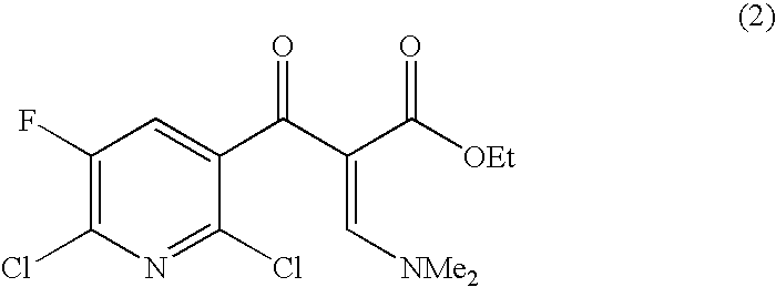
C1(F)=C(Cl)N=C(Cl)C(C(C(=C[NMe2])C([OEt])=O)=O)=C1
